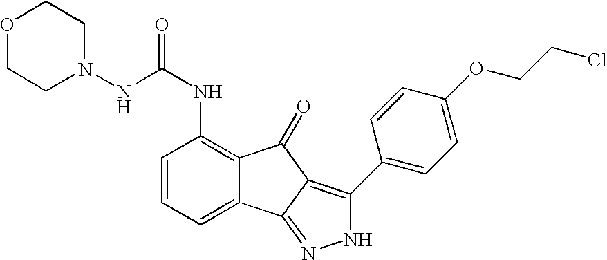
O1CCN(NC(NC2=C3C(=CC=C2)C2=NNC(C4=CC=C(OCCCl)C=C4)=C2C3=O)=O)CC1
